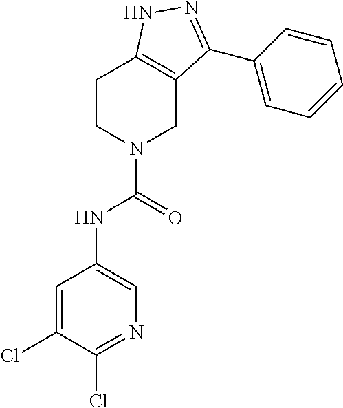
C1CN(C(=O)NC2=CN=C(Cl)C(Cl)=C2)CC2=C1NN=C2C1=CC=CC=C1
